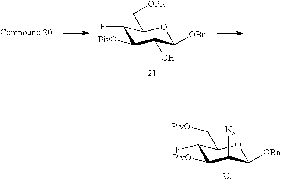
C1(F)C([PivO])C([N3])C([OBn])OC1C[PivO].C1(F)C([PivO])C(O)C([OBn])OC1C[OPiv]
